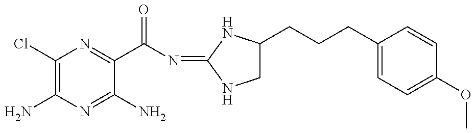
C1(Cl)=C(N)N=C(N)C(C(N=C2NC(CCCC3=CC=C(OC)C=C3)CN2)=O)=N1
